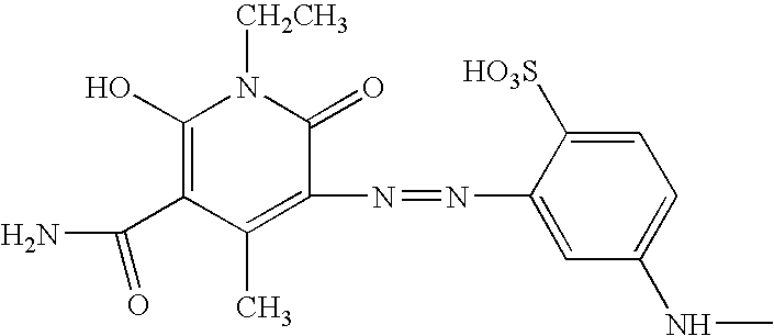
C1(C)=C(N=NC2=CC(NC)=CC=C2[HO3S])C(=O)N([CH2CH3])C(O)=C1C(N)=O
